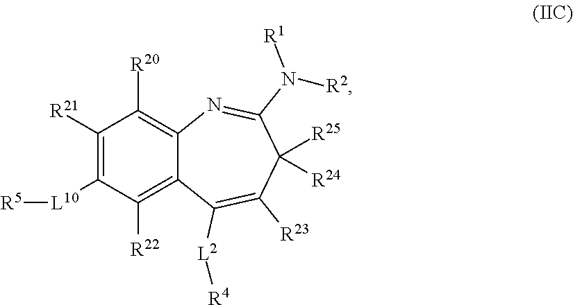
C1([R21])=C([L10][R5])C([R22])=C2C(=C1[R20])N=C(N([R1])[R2])C([R25])([R24])C([R23])=C2[L2][R4]
